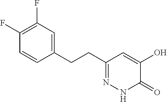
C1=CC(CCC2=NNC(=O)C(O)=C2)=CC(F)=C1F
